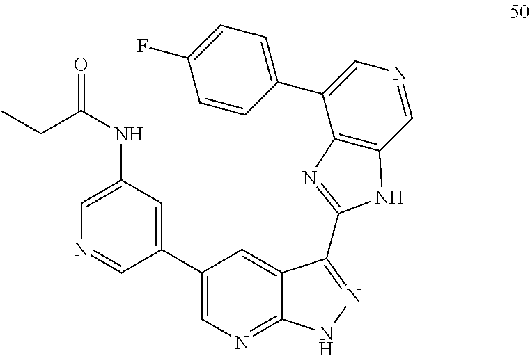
C1(NC(=O)CC)=CN=CC(C2=CN=C3C(=C2)C(C2=NC4=C(C=NC=C4C4=CC=C(F)C=C4)N2)=NN3)=C1
